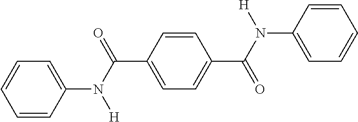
C1(N(C(=O)C2=CC=C(C(N([H])C3=CC=CC=C3)=O)C=C2)[H])=CC=CC=C1
